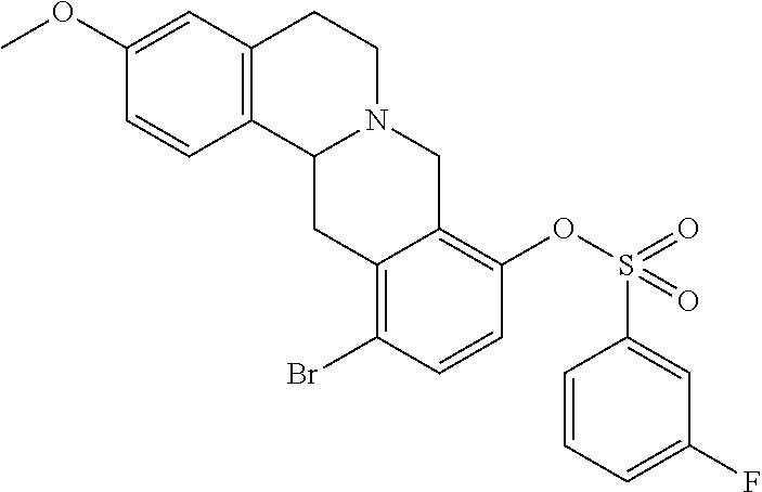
C1=CC2=C(C=C1OC)CCN1C2CC2=C(Br)C=CC(OS(=O)(C3=CC(F)=CC=C3)=O)=C2C1
